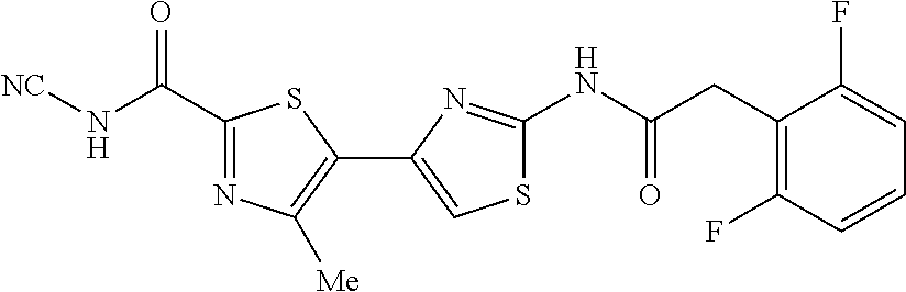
N(C(=O)CC1=C(F)C=CC=C1F)C1=NC(C2=C([Me])N=C(C(N[NC])=O)S2)=CS1
